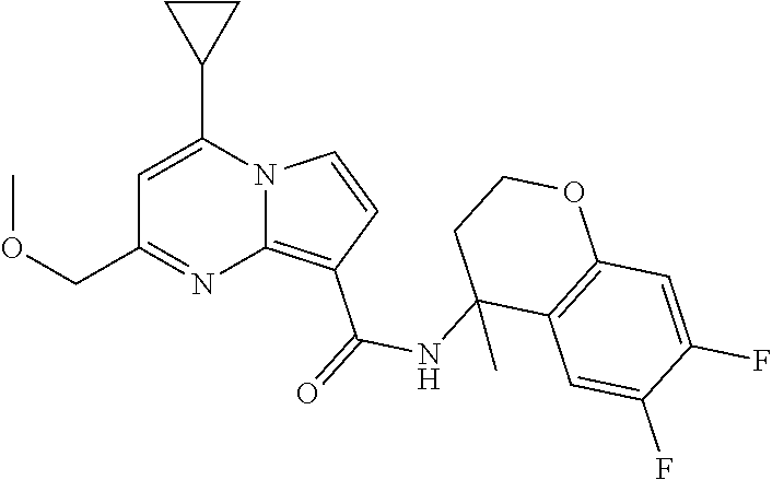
C1=C(C2CC2)N2C(=C(C(=O)NC3(C)C4=C(OCC3)C=C(F)C(F)=C4)C=C2)N=C1COC
